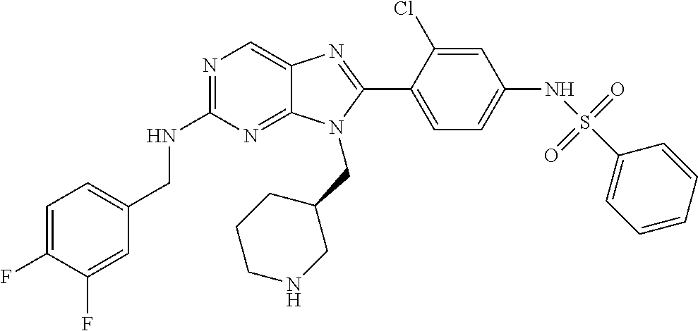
C1=C(F)C(F)=CC(CNC2=NC=C3C(=N2)N(CC2CCCNC2)C(C2=CC=C(NS(C4=CC=CC=C4)(=O)=O)C=C2Cl)=N3)=C1
